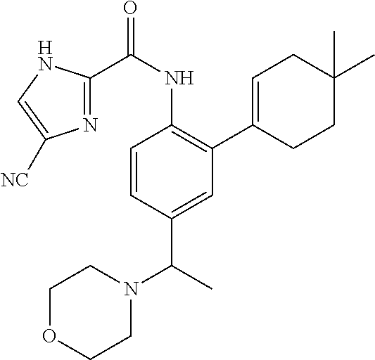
C1=CC(C(N2CCOCC2)C)=CC(C2=CCC(C)(C)CC2)=C1NC(C1=NC([NC])=CN1)=O
